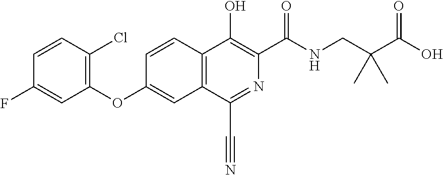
C1=CC(Cl)=C(OC2=CC3=C(C=C2)C(O)=C(C(NCC(C(O)=O)(C)C)=O)N=C3C#N)C=C1F
